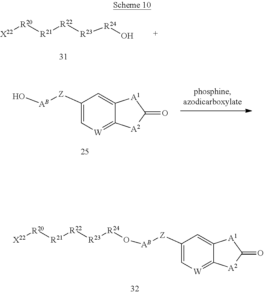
[R24](O)[R23][R22][R21][R20][X22].C1([Z][AB]O)=C[W]=C2C(=C1)[A1]C(=O)[A2]2.C1([Z][AB]O[R24][R23][R22][R21][R20][X22])=C[W]=C2C(=C1)[A1]C(=O)[A2]2
